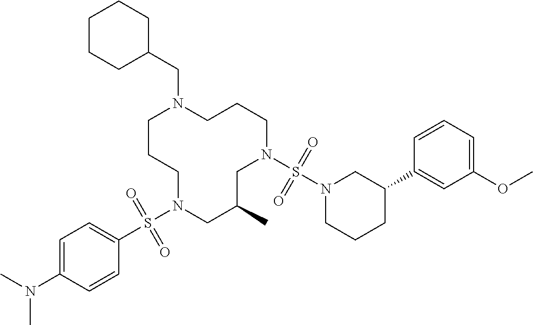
C1CCN(S(C2=CC=C(N(C)C)C=C2)(=O)=O)CC(C)CN(S(N2CCCC(C3=CC(OC)=CC=C3)C2)(=O)=O)CCCN1CC1CCCCC1
